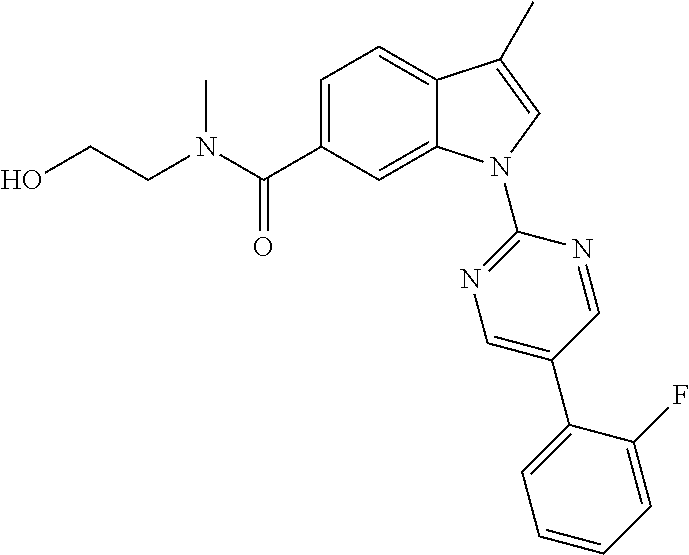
C(CN(C)C(C1=CC=C2C(=C1)N(C1=NC=C(C3=CC=CC=C3F)C=N1)C=C2C)=O)O
